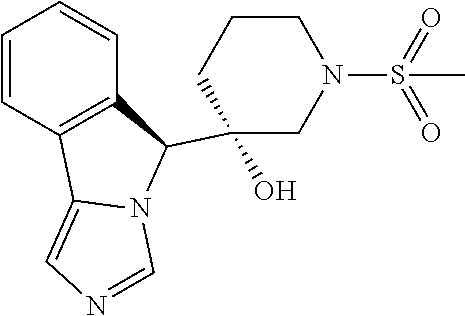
C1=CC2=C(C=C1)C(C1(O)CN(S(=O)(=O)C)CCC1)N1C2=CN=C1
